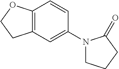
C1=CC(N2CCCC2=O)=CC2=C1OCC2
